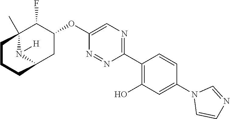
C1(C2=C(O)C=C(N3C=CN=C3)C=C2)=NC=C(OC2C(F)C3(C)N([H])C(C2)CCC3)N=N1
